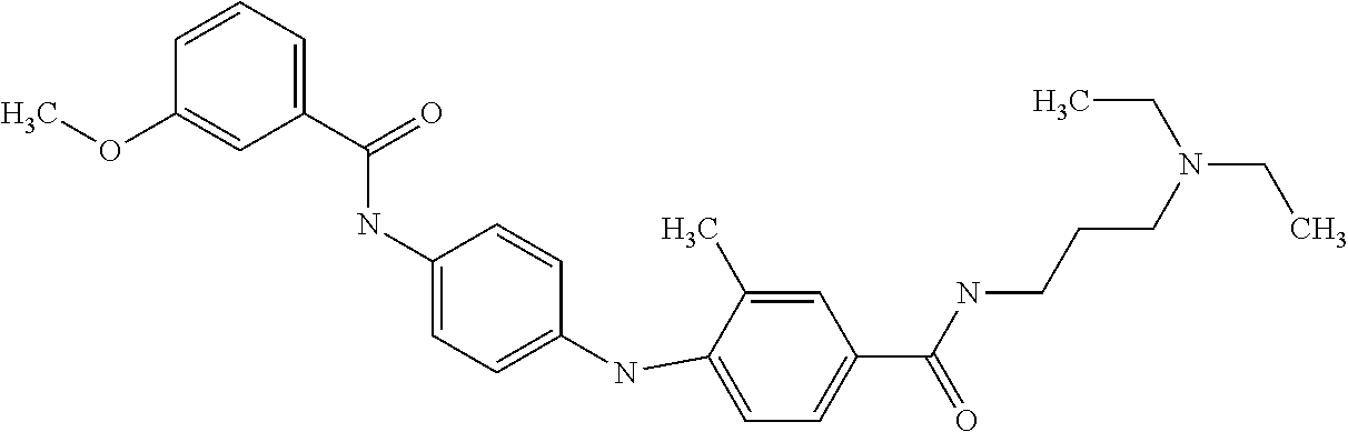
C1=CC=C(C(=O)NC2=CC=C(NC3=CC=C(C(=O)NCCCN(CC)CC)C=C3C)C=C2)C=C1OC
